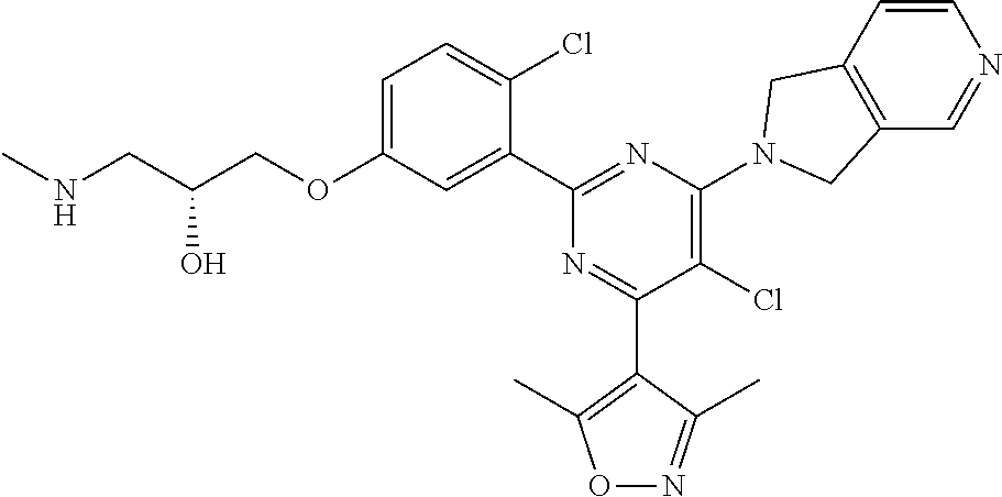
C1=C(OCC(CNC)O)C=C(C2=NC(N3CC4=C(C=NC=C4)C3)=C(Cl)C(C3=C(C)ON=C3C)=N2)C(Cl)=C1
